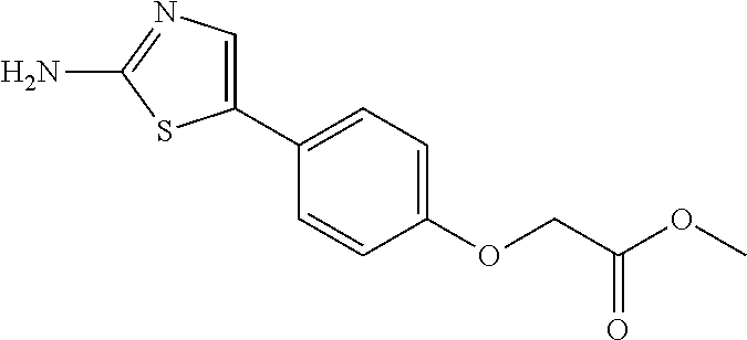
C1(OCC(OC)=O)=CC=C(C2=CN=C(N)S2)C=C1
